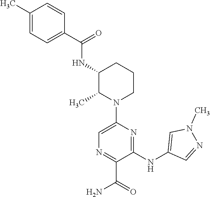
C1=CC(C(=O)NC2C(C)N(C3=CN=C(C(=O)N)C(NC4=CN(C)N=C4)=N3)CCC2)=CC=C1C
